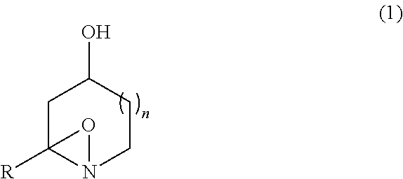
C1C2([R])N(CCC1O)O2
